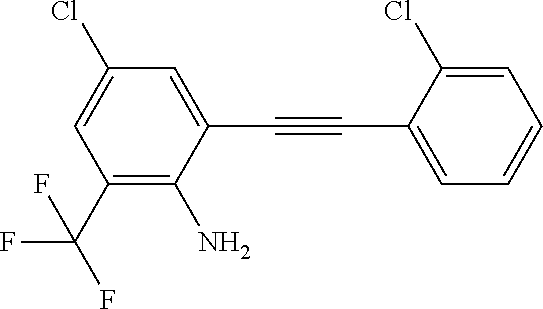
C(#CC1=CC=CC=C1Cl)C1=CC(Cl)=CC(C(F)(F)F)=C1N
